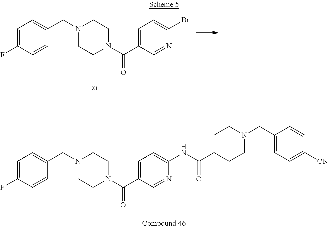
C1=C(F)C=CC(CN2CCN(C(C3=CC=C(NC(C4CCN(CC5=CC=C([CN])C=C5)CC4)=O)N=C3)=O)CC2)=C1.C1=C(F)C=CC(CN2CCN(C(C3=CC=C(Br)N=C3)=O)CC2)=C1
